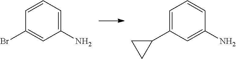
C1=CC(Br)=CC(N)=C1.C1=CC(N)=CC(C2CC2)=C1
